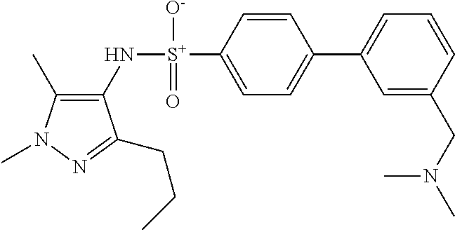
C1(C)=C(N[S+](C2=CC=C(C3=CC=CC(CN(C)C)=C3)C=C2)([O-])=O)C(CCC)=NN1C
